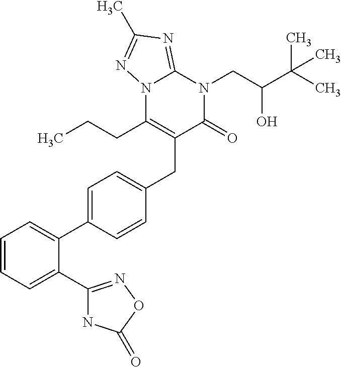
C1=CC=C(C2=NOC(=O)N2)C(C2=CC=C(CC3=C(CCC)N4C(=NC(C)=N4)N(CC(C(C)(C)C)O)C3=O)C=C2)=C1
